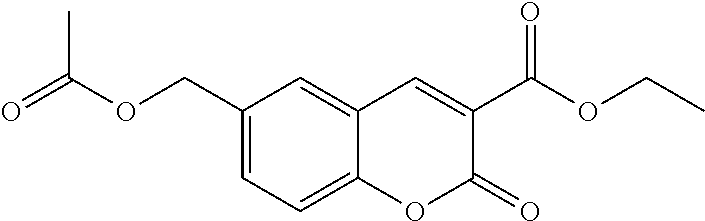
C1(COC(=O)C)=CC=C2C(=C1)C=C(C(OCC)=O)C(=O)O2
